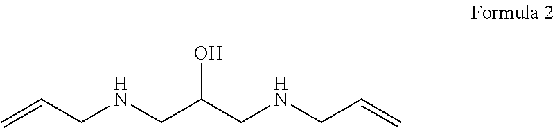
C=CCNCC(CNCC=C)O
